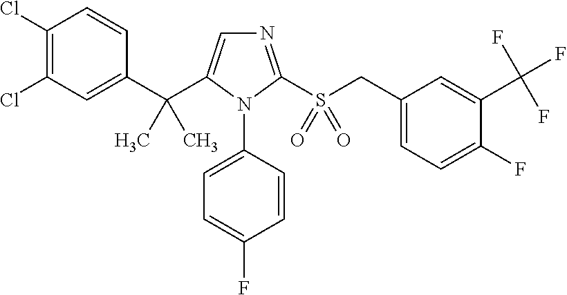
C1(C(C2=CN=C(S(CC3=CC=C(F)C(C(F)(F)F)=C3)(=O)=O)N2C2=CC=C(F)C=C2)(C)C)=CC(Cl)=C(Cl)C=C1
